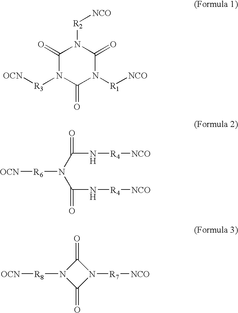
C1(=O)N([R3][OCN])C(=O)N([R1][NCO])C(=O)N1[R2][NCO].C(N[R4][NCO])(N(C(N[R4][NCO])=O)[R6][OCN])=O.N1([R8][OCN])C(=O)N([R7][NCO])C1=O
